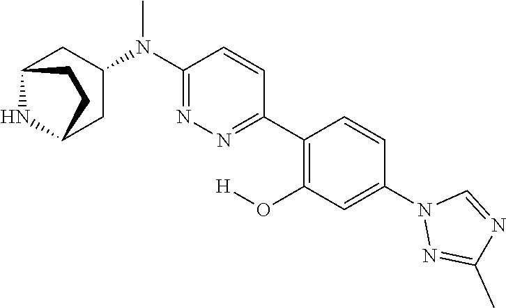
N1(C2=CC(O[H])=C(C3=NN=C(N(C)C4CC5NC(C4)CC5)C=C3)C=C2)N=C(C)N=C1
